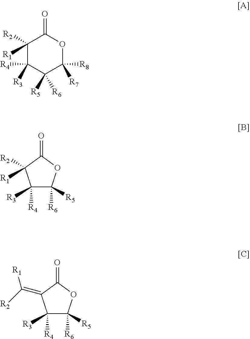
C1([R2])([R1])C([R4])([R3])C([R5])([R6])C([R8])([R7])OC1=O.C1([R4])([R3])C([R6])([R5])OC(=O)C1([R2])[R1].C1([R4])([R3])C([R6])([R5])OC(=O)C1=C([R2])[R1]
